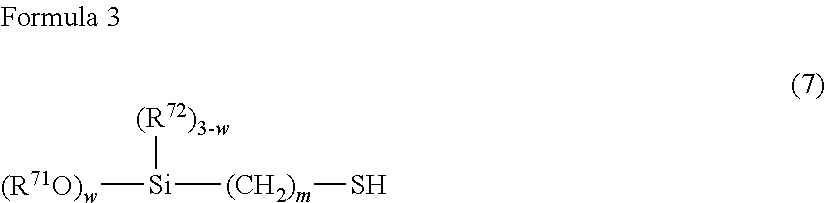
[(R71O)w][Si]([(R72)3-w])[(CH2)m]S
